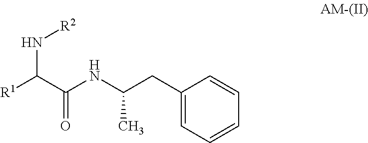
C1(CC(NC(C([R1])N[R2])=O)C)=CC=CC=C1
